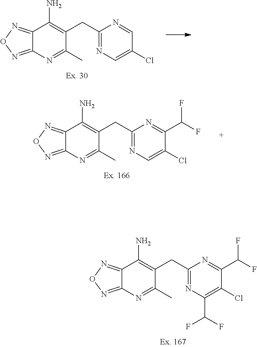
C1(CC2=C(N)C3=NON=C3N=C2C)=NC(C(F)F)=C(Cl)C(C(F)F)=N1.C1(CC2=C(N)C3=NON=C3N=C2C)=NC=C(Cl)C=N1.C1(CC2=C(N)C3=NON=C3N=C2C)=NC=C(Cl)C(C(F)F)=N1
